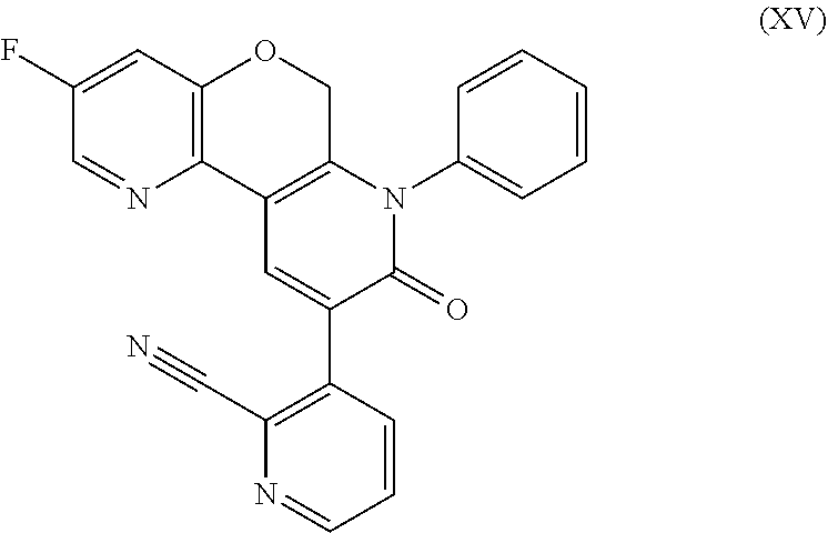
C12=C(C=C(F)C=N1)OCC1=C2C=C(C2=C(C#N)N=CC=C2)C(=O)N1C1=CC=CC=C1
